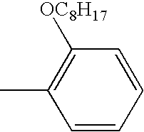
CC1=C([OC8H17])C=CC=C1
